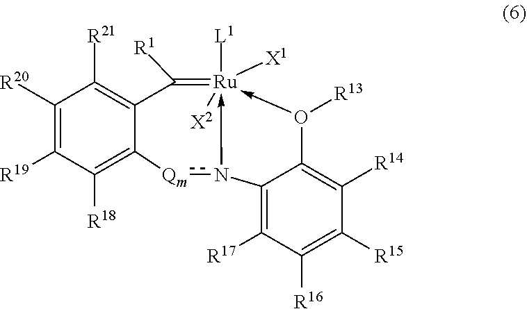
C12=C([R17])C([R16])=C([R15])C([R14])=C1O([R13])->[Ru]1([L1])([X1])([X2])-n2[Qm]C2=C([R18])C([R19])=C([R20])C([R21])=C2C=1[R1]
